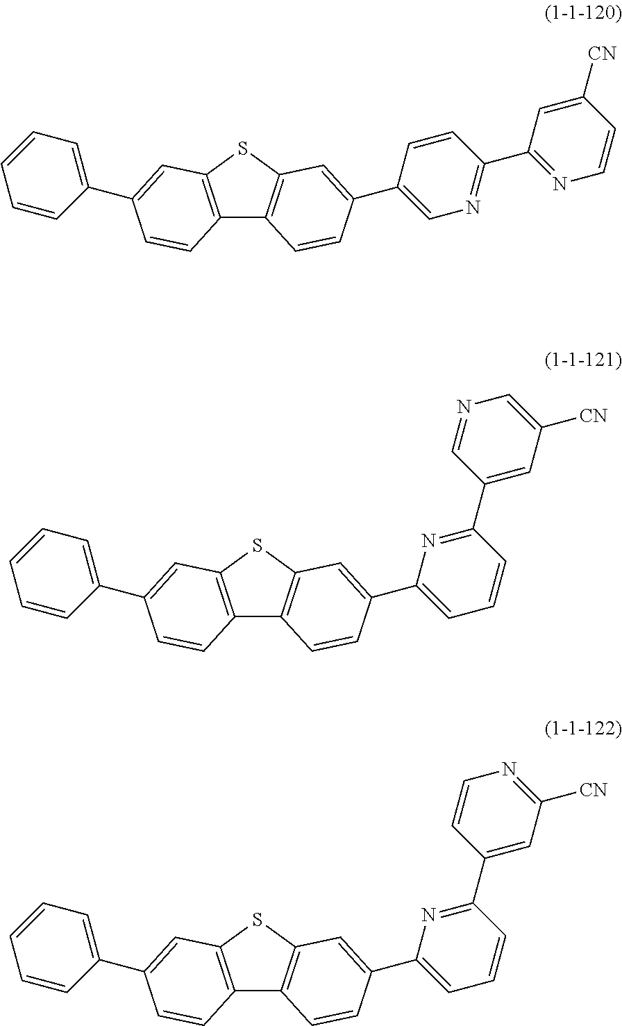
C12=C(SC3=C1C=CC(C1=CN=C(C4=NC=CC([CN])=C4)C=C1)=C3)C=C(C1=CC=CC=C1)C=C2.C12=C(SC3=C1C=CC(C1=CC=CC(C4=CC([CN])=CN=C4)=N1)=C3)C=C(C1=CC=CC=C1)C=C2.C12=C(SC3=C1C=CC(C1=CC=CC(C4=CC([CN])=NC=C4)=N1)=C3)C=C(C1=CC=CC=C1)C=C2
